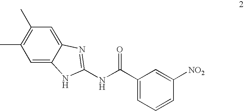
C1=C2C(=CC(C)=C1C)N=C(NC(C1=CC=CC([NO2])=C1)=O)N2
